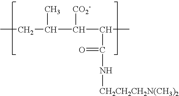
CCC(C(C(C)C(=O)N[CH2CH2CH2N(CH3)2])[CO2-])C
